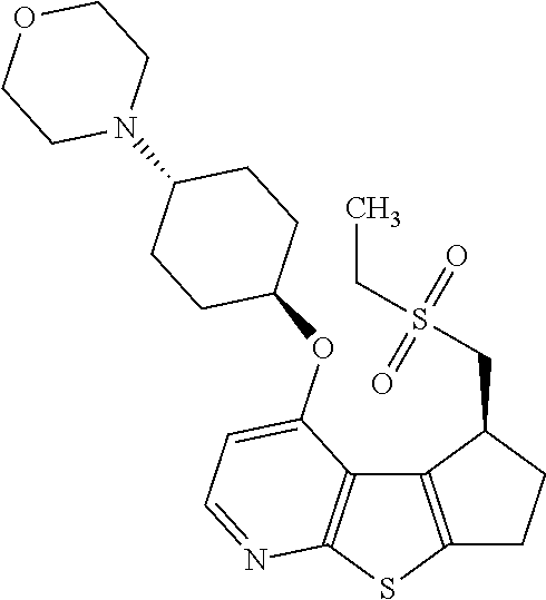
C12=C(SC3=C1C(OC1CCC(N4CCOCC4)CC1)=CC=N3)CCC2CS(CC)(=O)=O
